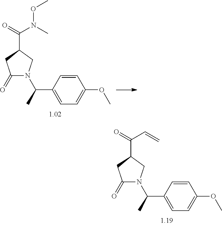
C1(=O)N(C(C)C2=CC=C(OC)C=C2)CC(C(=O)N(C)OC)C1.C1(=O)N(C(C)C2=CC=C(OC)C=C2)CC(C(=O)C=C)C1
